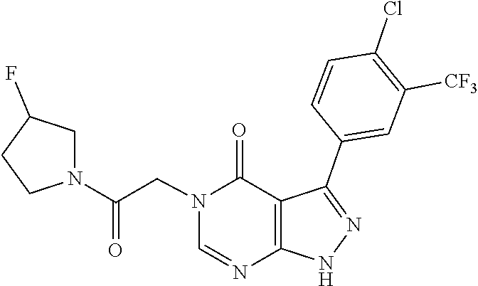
C1=NC2=C(C(C3=CC([CF3])=C(Cl)C=C3)=NN2)C(=O)N1CC(N1CC(F)CC1)=O
